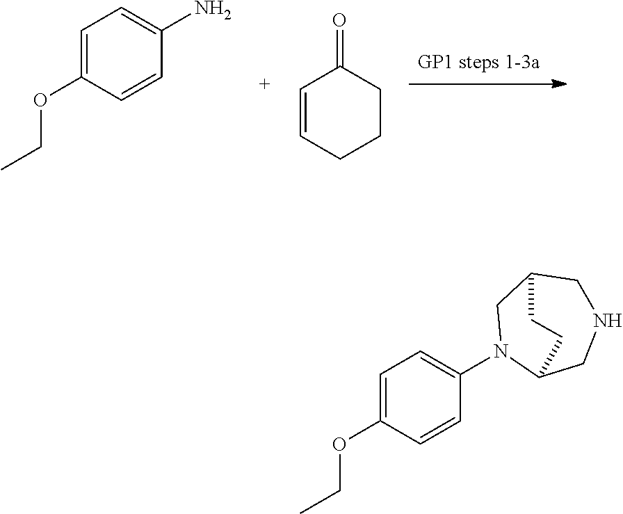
C1=C(OCC)C=CC(N)=C1.C1=CCCCC1=O.C1C2N(C3=CC=C(OCC)C=C3)CC(CNC2)C1
